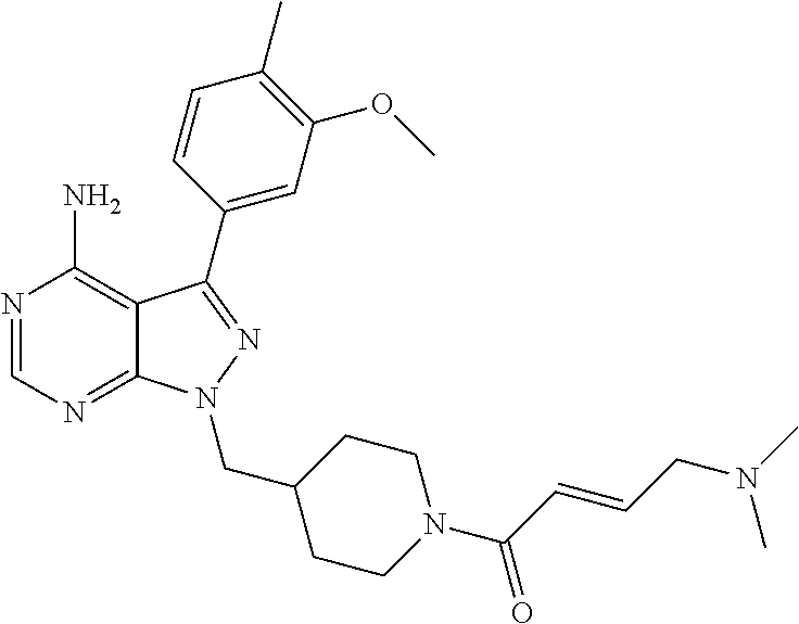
N1=CN=C2C(=C1N)C(C1=CC(OC)=C(C)C=C1)=NN2CC1CCN(C(C=CCN(C)C)=O)CC1
